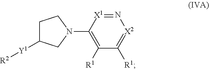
C1([R1])=C(N2CCC([Y1][R2])C2)[X1]=N[X2]=C1[R1]
